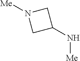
[Me]N1CC(N[Me])C1
